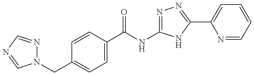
N1(CC2=CC=C(C(NC3=NN=C(C4=CC=CC=N4)N3)=O)C=C2)N=CN=C1
